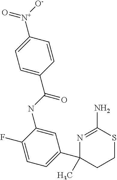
C1=C(C(NC2=CC(C3(C)CCSC(N)=N3)=CC=C2F)=O)C=CC([N+]([O-])=O)=C1
